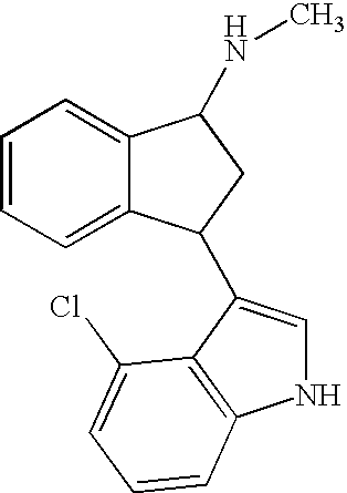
C1=C2C(=CC=C1)C(NC)CC2C1=CNC2=C1C(Cl)=CC=C2
